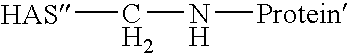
[HAS]CN[Protein]
